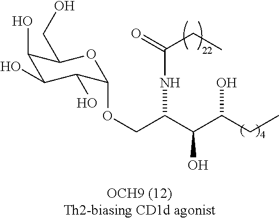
C1(O)C(O)C(O)C(OCC(C(C(CC)O)O)NC(CC)=O)OC1CO
